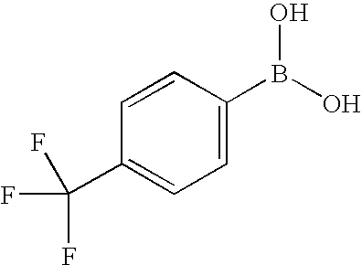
C1=CC(C(F)(F)F)=CC=C1B(O)O
